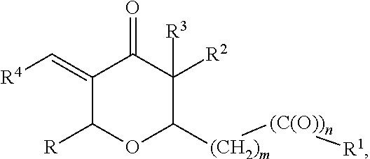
O=C1C([R2])([R3])C([(CH2)m][(C(O))n][R1])OC([R])C1=C[R4]
